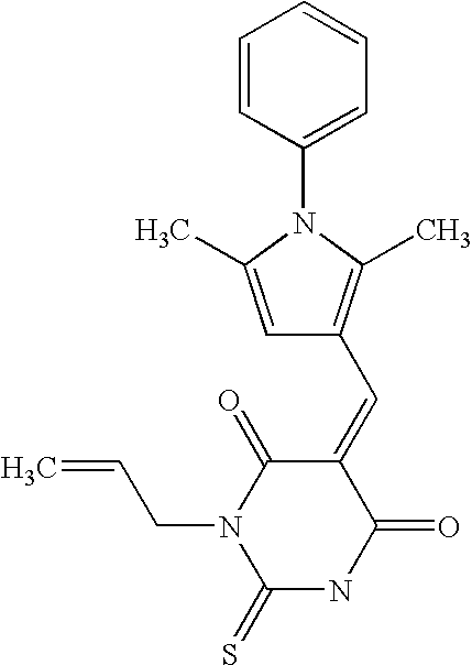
C1=CC(N2C(C)=CC(C=C3C(=O)N(CC=C)C(=S)NC3=O)=C2C)=CC=C1
